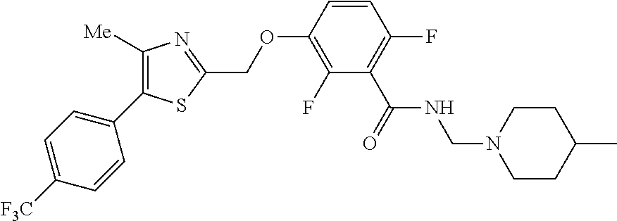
C1([Me])=C(C2=CC=C([F3C])C=C2)SC(COC2=C(F)C(C(=O)NCN3CCC(C)CC3)=C(F)C=C2)=N1
